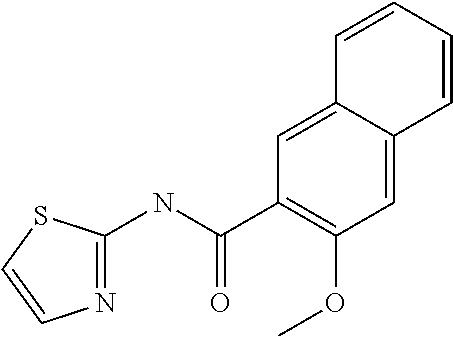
C1=CC=CC2=CC(OC)=C(C(NC3=NC=CS3)=O)C=C12
